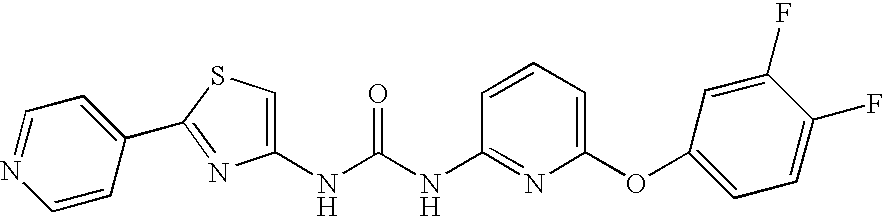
C1(NC(NC2=NC(OC3=CC=C(F)C(F)=C3)=CC=C2)=O)=CSC(C2=CC=NC=C2)=N1
